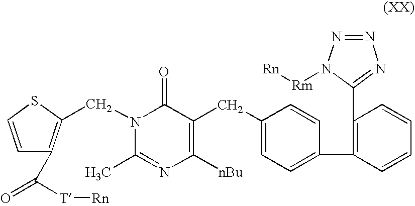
C(C1=CC=C(C2=C(C3=NN=NN3[Rm][Rn])C=CC=C2)C=C1)C1=C([nBu])N=C(C)N(CC2=C(C([T][Rn])=O)C=CS2)C1=O
